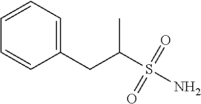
C1=CC=CC(CC(S(N)(=O)=O)C)=C1
